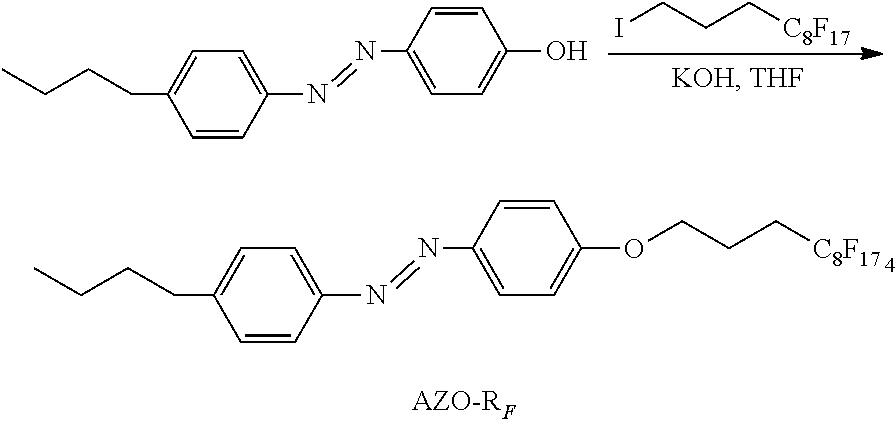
C1=CC(N=NC2=CC=C(CCCC)C=C2)=CC=C1O.ICCC[C8F17].C1=CC(N=NC2=CC=C(CCCC)C=C2)=CC=C1OCCC[C8F17]
